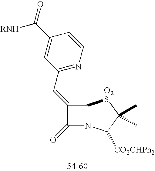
C12N(C([CO2CHPh2])C(C)(C)[O2S]1)C(=O)C2=CC1=NC=CC(C(=O)[RNH])=C1
